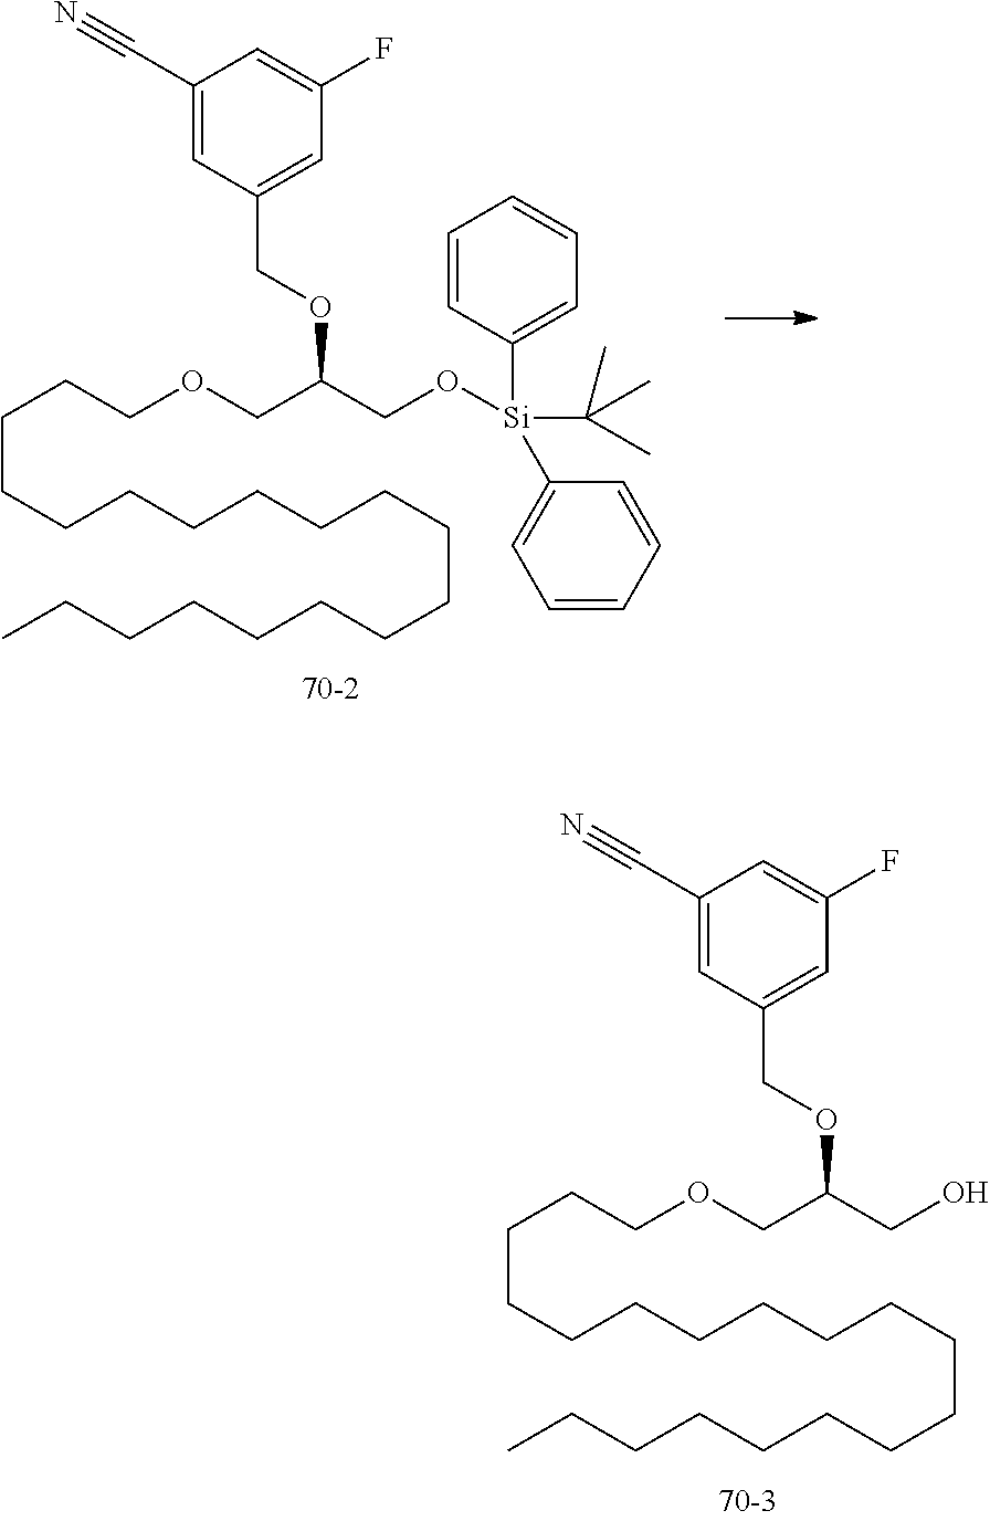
C(CCCCCCCCCCCCCC)CCCCOCC(CO)OCC1=CC(F)=CC(C#N)=C1.C(CCCCCCCCCCCCCC)CCCCOCC(CO[Si](C1=CC=CC=C1)(C1=CC=CC=C1)C(C)(C)C)OCC1=CC(F)=CC(C#N)=C1
